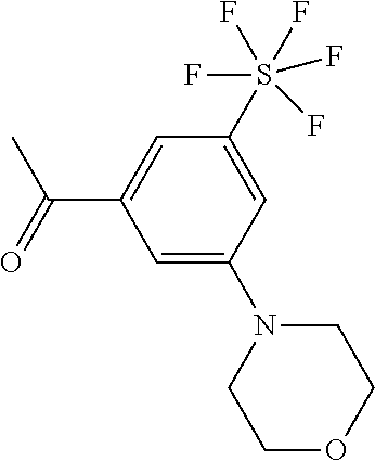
C1=C(N2CCOCC2)C=C(S(F)(F)(F)(F)F)C=C1C(=O)C
